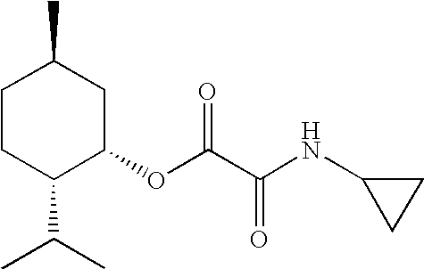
C1(OC(C(NC2CC2)=O)=O)CC(C)CCC1C(C)C
